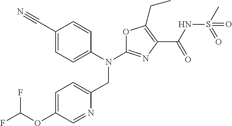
N(C1=NC(C(NS(C)(=O)=O)=O)=C(CC)O1)(CC1=CC=C(OC(F)F)C=N1)C1=CC=C(C#N)C=C1
